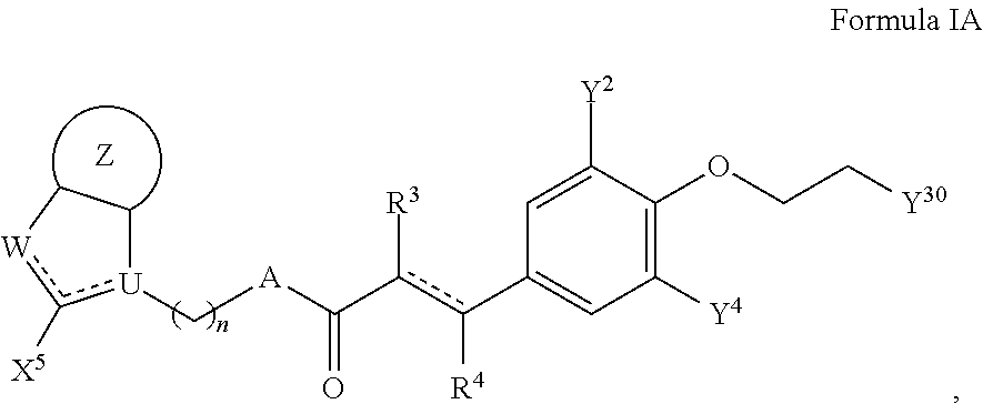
[U]1(C[A]C(c(c(C2=CC([Y4])=C(OCC[Y30])C([Y2])=C2)[R4])[R3])=O)c([X5])[W]CC1
